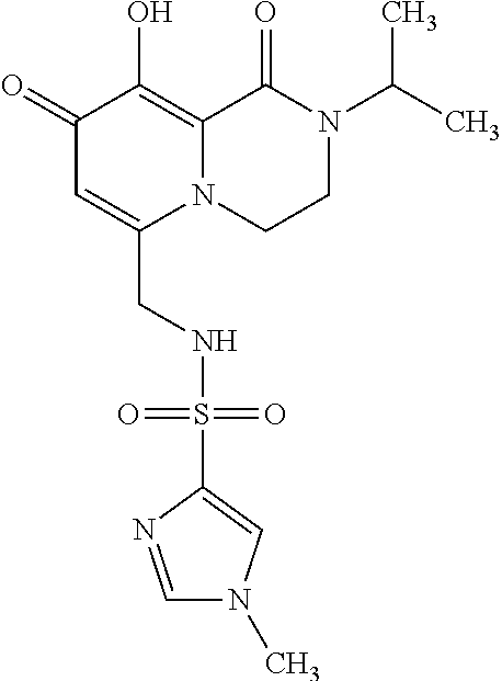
C1(=O)C=C(CNS(C2=CN(C)C=N2)(=O)=O)N2C(=C1O)C(=O)N(C(C)C)CC2
